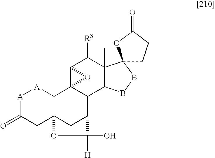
[A]1C(=O)CC23C(C)([A]1)C14C(C(C2)C(O)([H])O3)C2C(C)(C([R3])C1O4)C1(BB2)CCC(=O)O1
